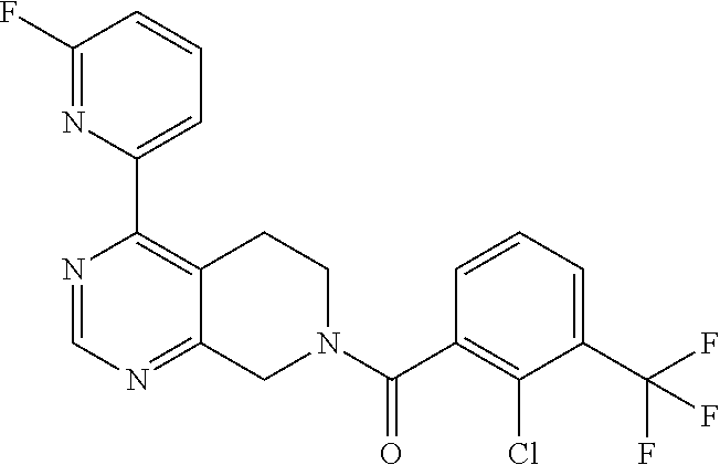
C1(F)=NC(C2=C3C(=NC=N2)CN(C(C2=C(Cl)C(C(F)(F)F)=CC=C2)=O)CC3)=CC=C1
